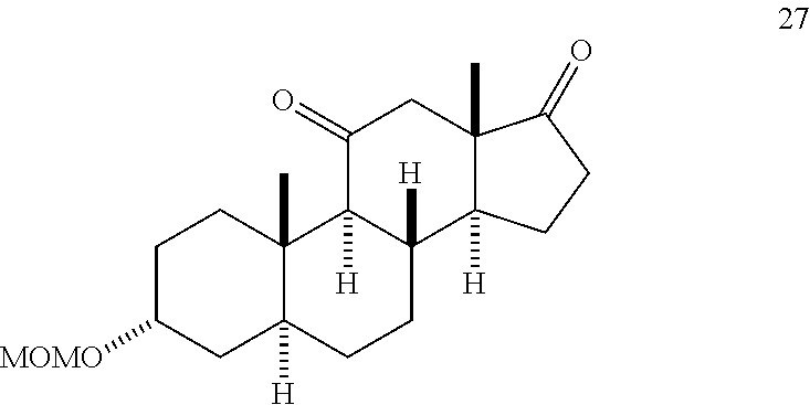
C1C([MOMO])CC2([H])C(C)(C1)C1([H])C([H])(CC2)C2([H])C(C)(CC1=O)C(=O)CC2
